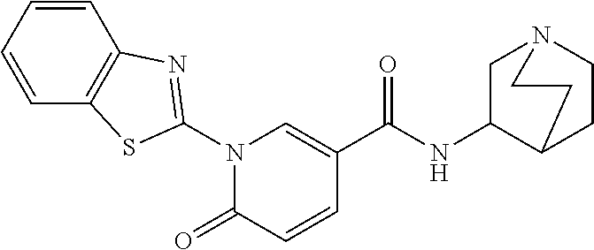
C1=CC=CC2=C1N=C(N1C(=O)C=CC(C(NC3CN4CCC3CC4)=O)=C1)S2
